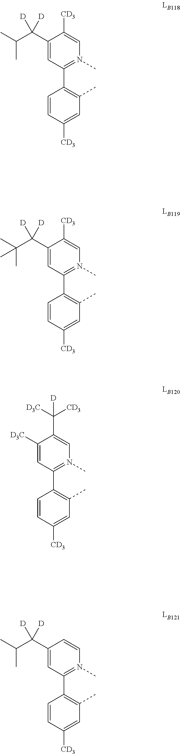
C1(C(C(C)C)([D])[D])=CC(C2=C(C)C=C([CD3])C=C2)=N(C)C=C1[CD3].C1([D3C])=CC(C2=C(C)C=C([CD3])C=C2)=N(C)C=C1C([CD3])([D3C])[D].C1(C(C(C)C)([D])[D])=CC(C2=C(C)C=C([CD3])C=C2)=N(C)C=C1.C1(C(C(C)(C)C)([D])[D])=CC(C2=C(C)C=C([CD3])C=C2)=N(C)C=C1[CD3]
